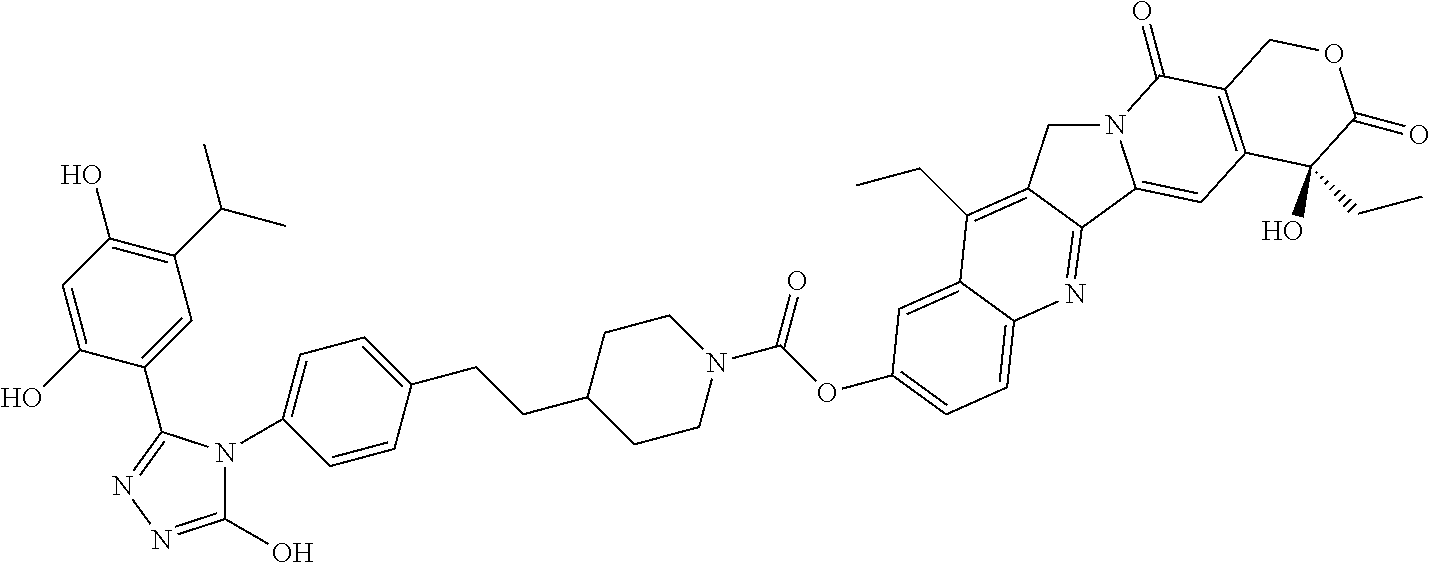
N12CC3=C(CC)C4=CC(OC(N5CCC(CCC6=CC=C(N7C(O)=NN=C7C7=CC(C(C)C)=C(O)C=C7O)C=C6)CC5)=O)=CC=C4N=C3C1=CC1=C(C2=O)COC(=O)C1(O)CC
